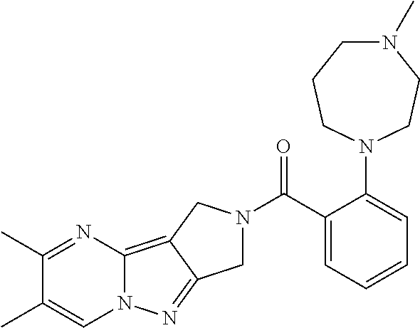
C1N(C(=O)C2=CC=CC=C2N2CCN(C)CCC2)CC2=C3N(N=C12)C=C(C)C(C)=N3
